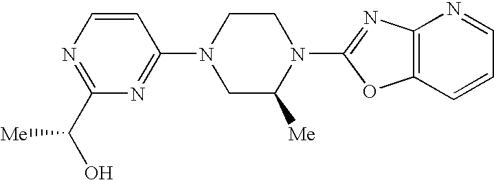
N1=C(C(O)[Me])N=C(N2CC([Me])N(C3=NC4=C(C=CC=N4)O3)CC2)C=C1
